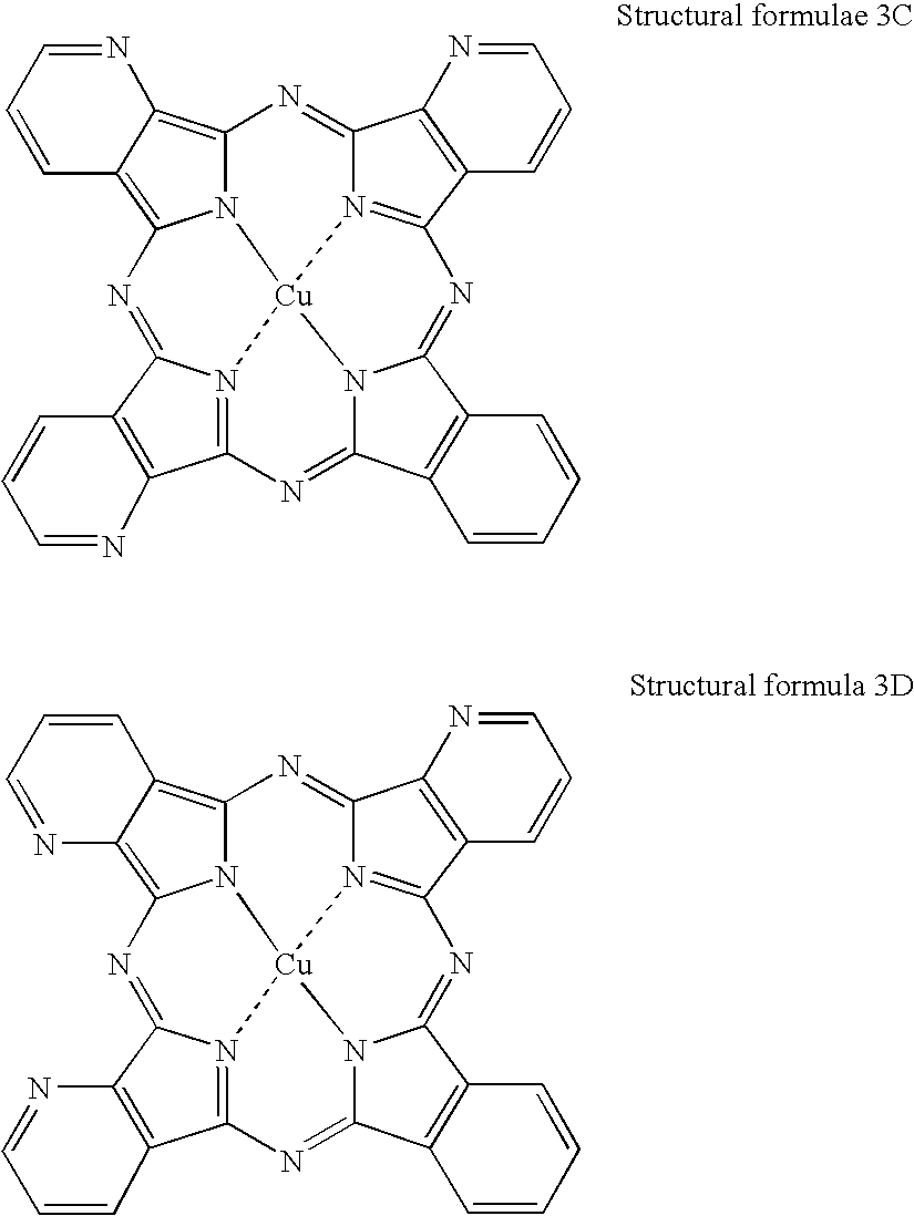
C12=N3C(=NC4=C5C=CC=NC5=C5N4[Cu]34N3C(=N1)C1=C(C3=NC3=N4C(=N5)C4=C3C=CC=N4)C=CC=C1)C1=C2N=CC=C1.C12=N3C(=NC4=C5N=CC=CC5=C5N4[Cu]34N3C(=N1)C1=C(C3=NC3=N4C(=N5)C4=C3C=CC=N4)C=CC=C1)C1=C2C=CC=N1
